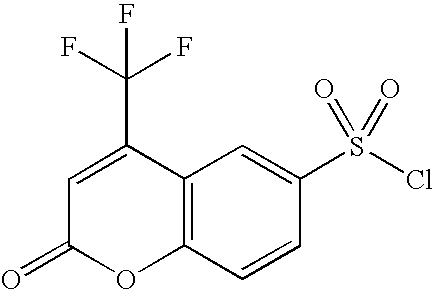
C1=C(C(F)(F)F)C2=C(OC1=O)C=CC(S(Cl)(=O)=O)=C2
